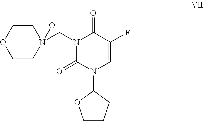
C1COCCN1(CN1C(=O)N(C2CCCO2)C=C(F)C1=O)O
